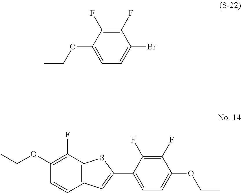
CCOC1=CC=C(Br)C(F)=C1F.C1=C(C2=CC3=C(S2)C(F)=C(OCC)C=C3)C(F)=C(F)C(OCC)=C1
